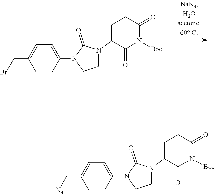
C1=CC(N2CCN(C3C(=O)N([Boc])C(=O)CC3)C2=O)=CC=C1CBr.C1=CC(N2CCN(C3C(=O)N([Boc])C(=O)CC3)C2=O)=CC=C1C[N3]
